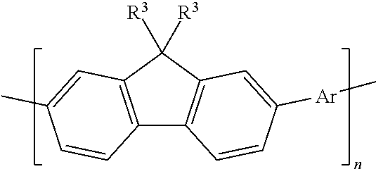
C12=C(C([R3])([R3])C3=C1C=CC([Ar]C)=C3)C=C(C)C=C2
